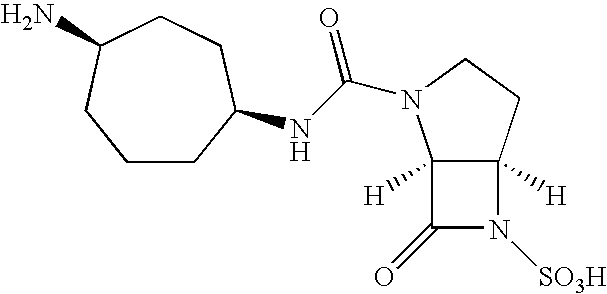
C12([H])C([H])(CCN1C(NC1CCCC(N)CC1)=O)N([SO3H])C2=O
